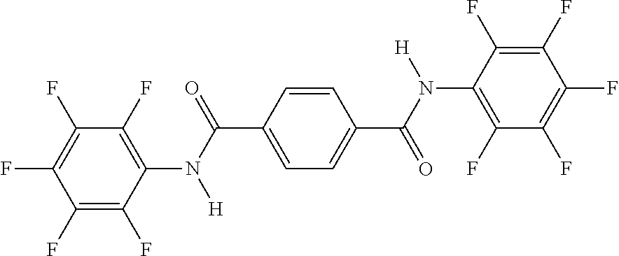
C1(F)=C(F)C(F)=C(F)C(N([H])C(C2=CC=C(C(=O)N(C3=C(F)C(F)=C(F)C(F)=C3F)[H])C=C2)=O)=C1F
